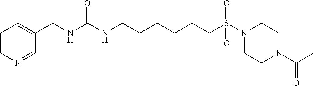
N1=CC(CNC(NCCCCCCS(N2CCN(C(C)=O)CC2)(=O)=O)=O)=CC=C1
